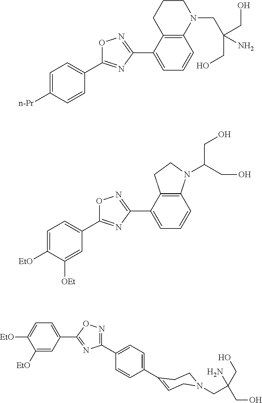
C1=C(C2=NOC(C3=CC=C([n-Pr])C=C3)=N2)C2=C(C=C1)N(CC(CO)(N)CO)CCC2.C1=C([EtO])C([OEt])=CC(C2=NC(C3=CC=CC4=C3CCN4C(CO)CO)=NO2)=C1.C1(C2=CC=C(C3=CCN(CC(N)(CO)CO)CC3)C=C2)=NOC(C2=CC=C([EtO])C([EtO])=C2)=N1
